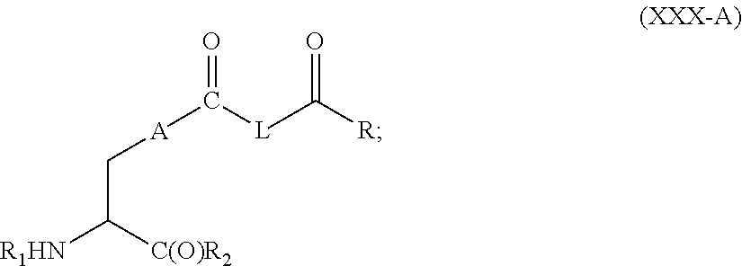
C(C([R1HN])[C(O)R2])[A]C([L]C([R])=O)=O
